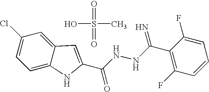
C1(Cl)=CC=C2C(=C1)C=C(C(NNC(C1=C(F)C=CC=C1F)=N)=O)N2.OS(C)(=O)=O
